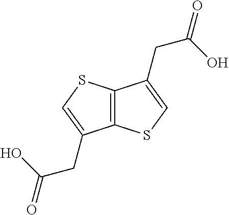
C12=C(C(CC(O)=O)=CS1)SC=C2CC(=O)O
